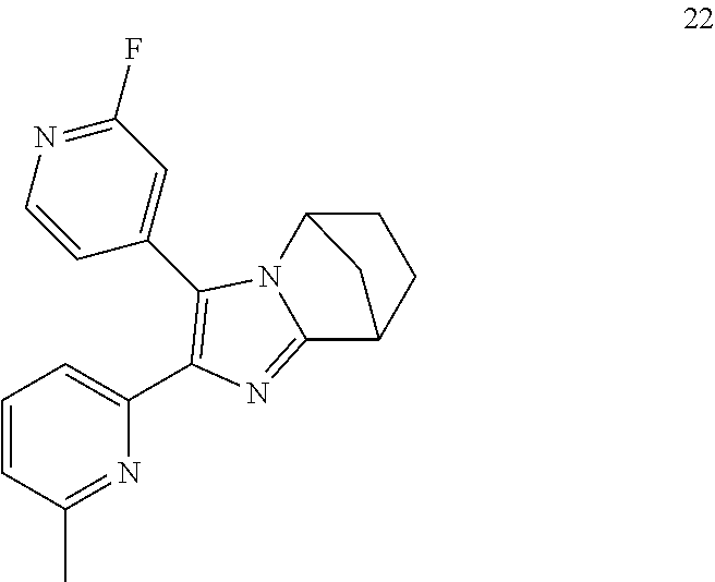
N1=C(C)C=CC=C1C1=C(C2=CC(F)=NC=C2)N2C3CCC(C2=N1)C3
